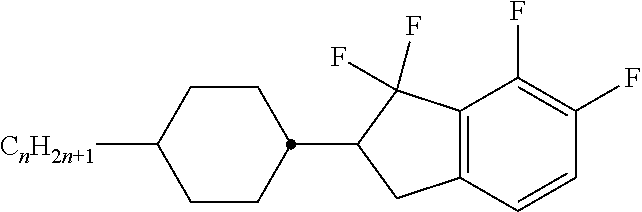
C12=C(C=CC(F)=C1F)CC(C1CCC([CnH2n+1])CC1)C2(F)F
